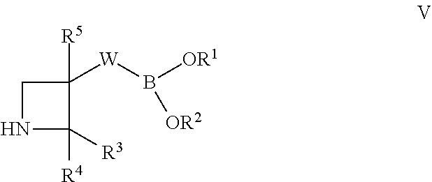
C1([R3])([R4])C([R5])([W]B([OR1])[OR2])CN1
